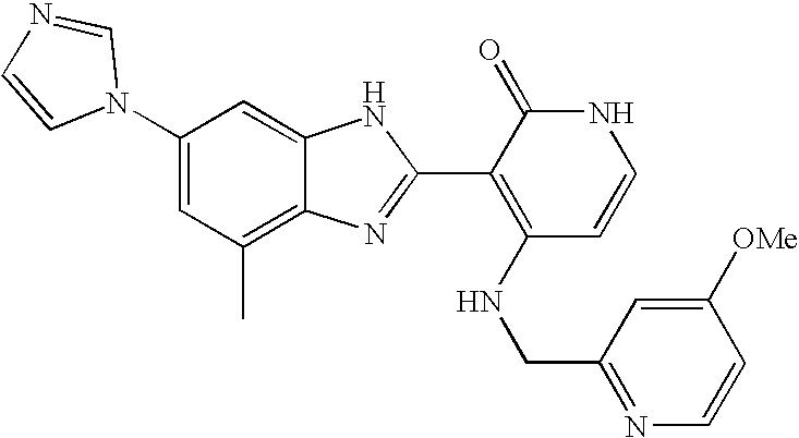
C1(C)=C2C(=CC(N3C=NC=C3)=C1)NC(C1=C(NCC3=NC=CC([OMe])=C3)C=CNC1=O)=N2
